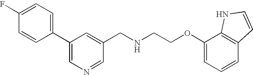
C1=CC(C2=CN=CC(CNCCOC3=CC=CC4=C3NC=C4)=C2)=CC=C1F
